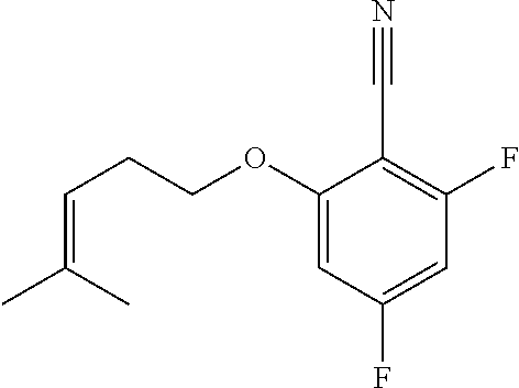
C1(OCCC=C(C)C)=CC(F)=CC(F)=C1C#N
